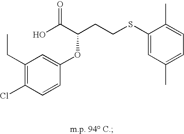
C1(CC)=C(Cl)C=CC(OC(CCSC2=CC(C)=CC=C2C)C(=O)O)=C1
